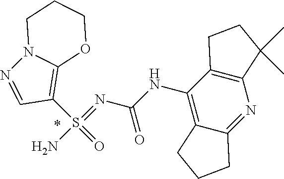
C1(S(=O)(=NC(NC2=C3C(=NC4=C2CCC4(C)C)CCC3)=O)N)=C2N(N=C1)CCCO2
